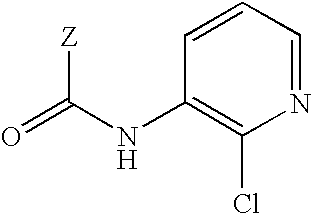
C1(NC(=O)[Z])=C(Cl)N=CC=C1
